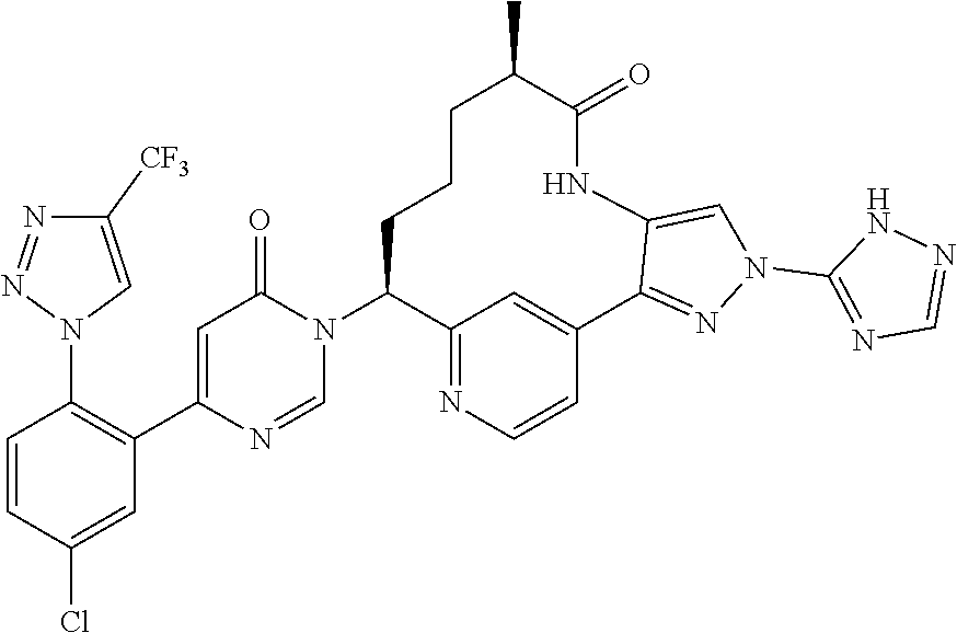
C1=NC(C2=C(N3C=C([CF3])N=N3)C=CC(Cl)=C2)=CC(=O)N1C1C2=NC=CC(=C2)C2=NN(C3=NC=NN3)C=C2NC(=O)C(C)CCC1
